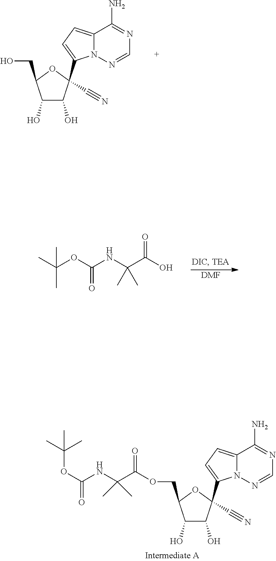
C1(O)C(O)C(C#N)(C2=CC=C3N2N=CN=C3N)OC1CO.[DMF].CC(OC(NC(C(O)=O)(C)C)=O)(C)C.C1(O)C(O)C(C#N)(C2=CC=C3N2N=CN=C3N)OC1COC(C(NC(OC(C)(C)C)=O)(C)C)=O
